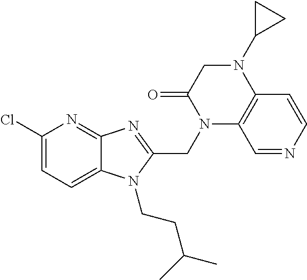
C1(Cl)=CC=C2C(=N1)N=C(CN1C3=C(C=CN=C3)N(C3CC3)CC1=O)N2CCC(C)C
